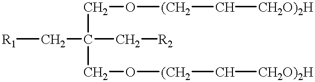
[R1]CC(C[R2])(CO[(CH2]C[CH2O)2H])CO[(CH2]C[CH2O)2H]
